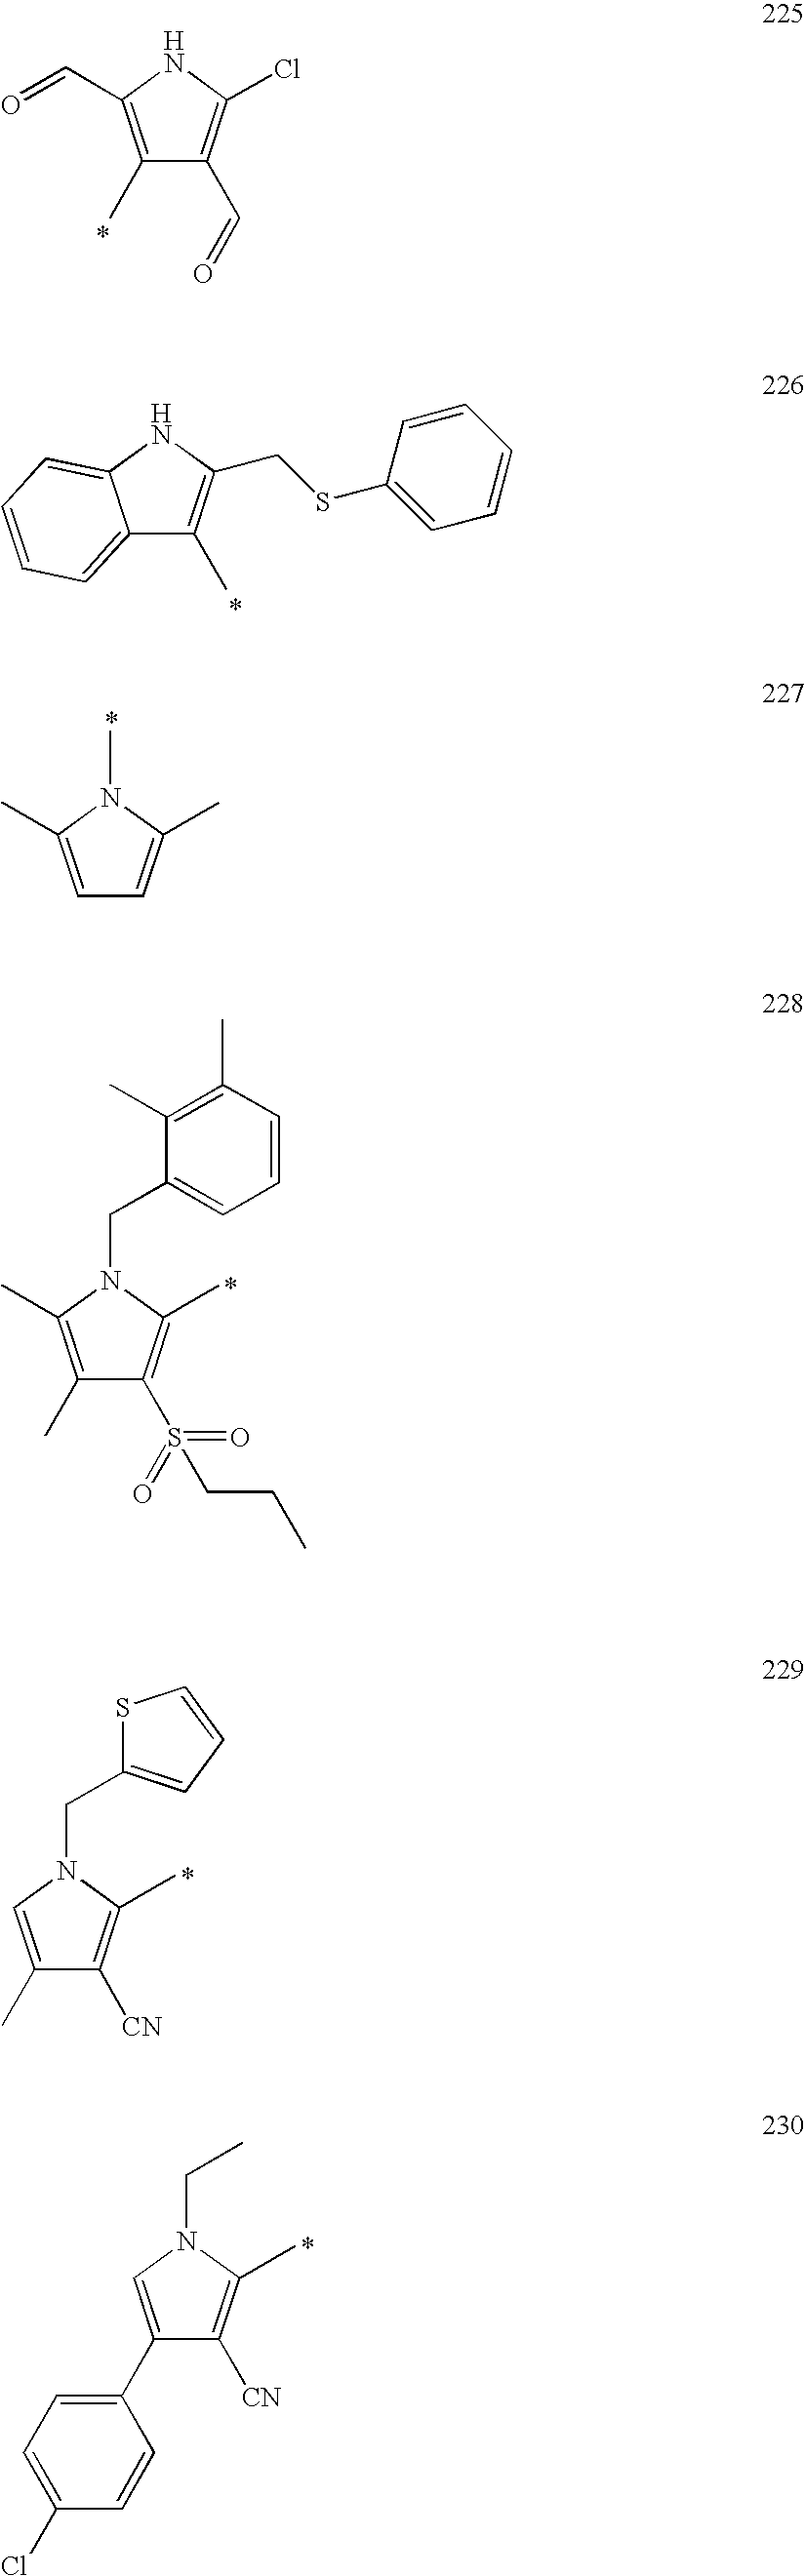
C1(C)=C(C=O)NC(Cl)=C1C=O.C1(C)=C(C)N(CC2=CC=CC(C)=C2C)C(C)=C1S(CCC)(=O)=O.C12=CC=CC=C1NC(CSC1=CC=CC=C1)=C2C.C1=C(C)N(C)C(C)=C1.C1(C)=CN(CC2=CC=CS2)C(C)=C1[CN].C1(C2=CC=C(Cl)C=C2)=CN(CC)C(C)=C1[CN]
